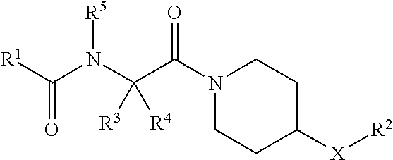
[R1]C(N(C(C(N1CCC([X][R2])CC1)=O)([R3])[R4])[R5])=O
